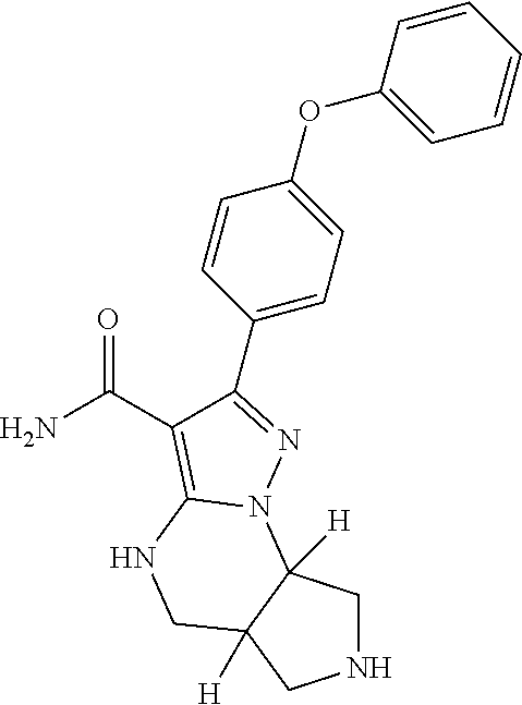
N1CC2([H])C([H])(C1)CNC1=C(C(N)=O)C(C3=CC=C(OC4=CC=CC=C4)C=C3)=NN21
